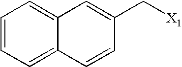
C12=CC=CC=C1C=CC(C[X1])=C2
